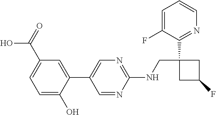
C1(NCC2(C3=NC=CC=C3F)CC(F)C2)=NC=C(C2=CC(C(=O)O)=CC=C2O)C=N1
